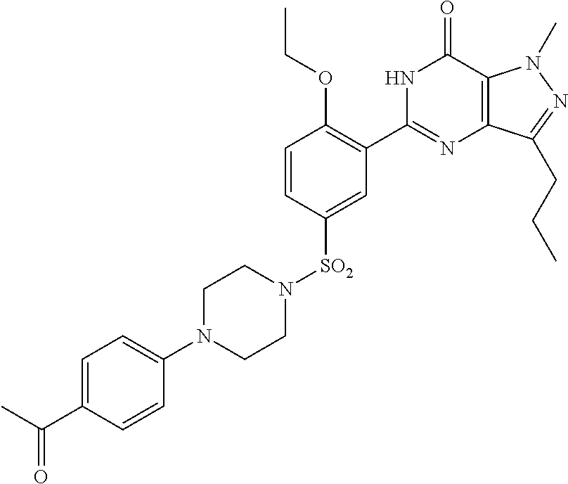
C1=CC([SO2]N2CCN(C3=CC=C(C(C)=O)C=C3)CC2)=CC(C2=NC3=C(C(=O)N2)N(C)N=C3CCC)=C1OCC
